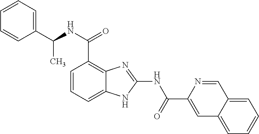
C1=CC=C2C(=C1C(NC(C1=CC=CC=C1)C)=O)N=C(NC(C1=CC3=CC=CC=C3C=N1)=O)N2
